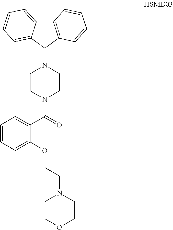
C1(OCCN2CCOCC2)=CC=CC=C1C(=O)N1CCN(C2C3=C(C4=CC=CC=C24)C=CC=C3)CC1
